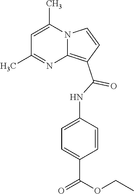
C1=C(C)N2C(=C(C(=O)NC3=CC=C(C(OCC)=O)C=C3)C=C2)N=C1C
